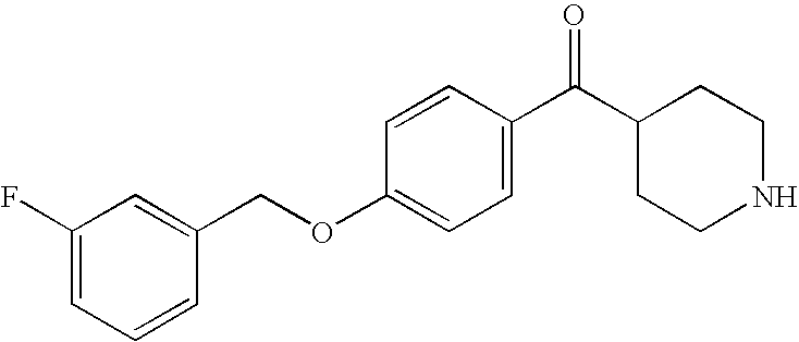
C1(COC2=CC=C(C(C3CCNCC3)=O)C=C2)=CC(F)=CC=C1
